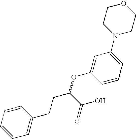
C1=C(OC(CCC2=CC=CC=C2)C(O)=O)C=CC=C1N1CCOCC1
